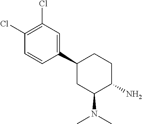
C1(C2CC(N(C)C)C(N)CC2)=CC(Cl)=C(Cl)C=C1
